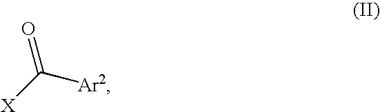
[X]C([Ar2])=O
